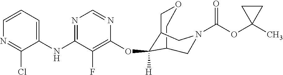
C12COCC(C1(OC1=C(F)C(NC3=CC=CN=C3Cl)=NC=N1)[H])CN(C(OC1(C)CC1)=O)C2
